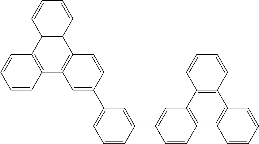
C1(C2=CC3=C(C4=C(C5=C3C=CC=C5)C=CC=C4)C=C2)=CC=CC(C2=CC3=C(C4=C(C5=C3C=CC=C5)C=CC=C4)C=C2)=C1
